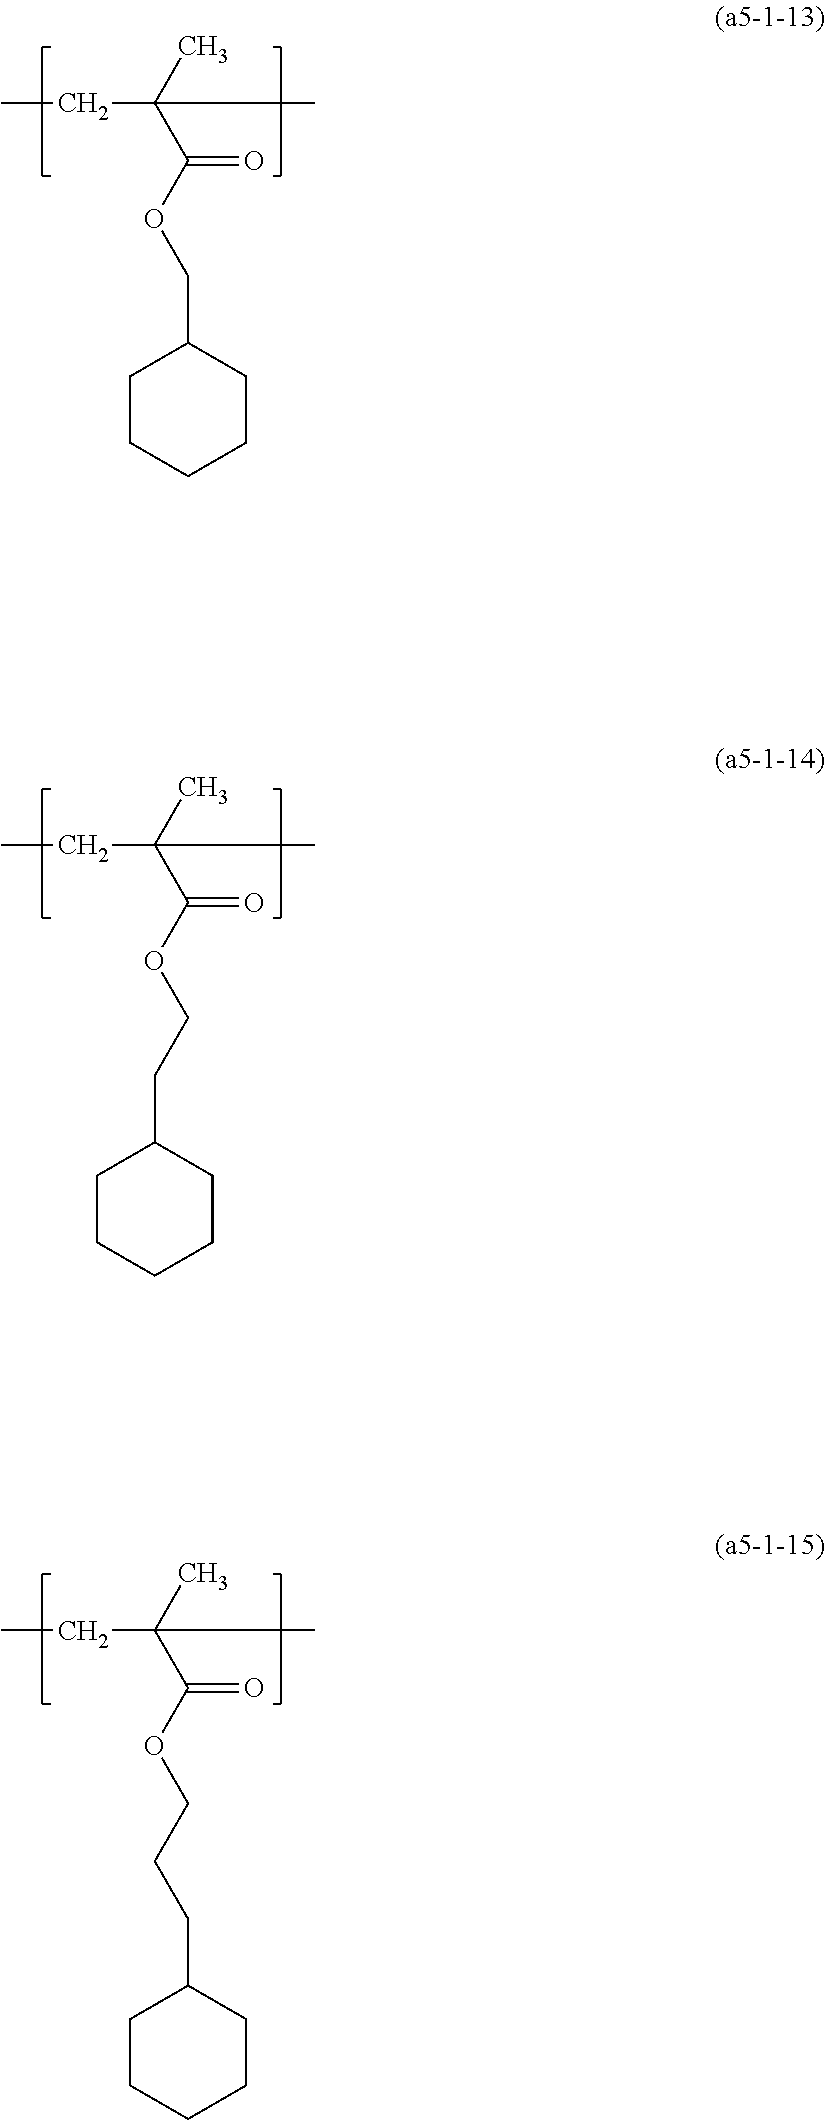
CCC(C)(C(OCC1CCCCC1)=O)C.CCC(C)(C(OCCC1CCCCC1)=O)C.CCC(C)(C(OCCCC1CCCCC1)=O)C
